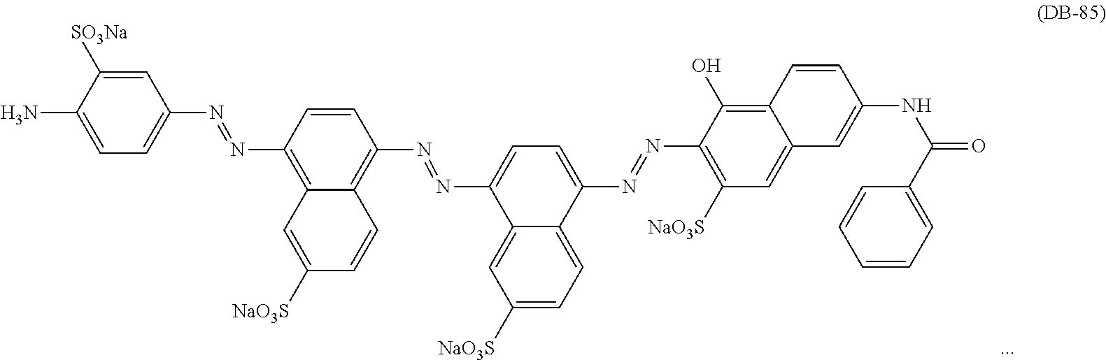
C1(N)=CC=C(N=NC2=C3C(=C(N=NC4=CC=C(N=NC5=C([NaO3S])C=C6C(=C5O)C=CC(NC(C5=CC=CC=C5)=O)=C6)C5=CC=C([NaO3S])C=C45)C=C2)C=CC([NaO3S])=C3)C=C1[SO3Na]
